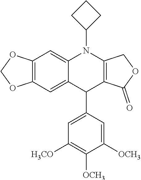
C12=C(C=C3C(=C1)N(C1CCC1)C1=C(C3C3=CC([H3CO])=C([OCH3])C([OCH3])=C3)C(=O)OC1)OCO2
